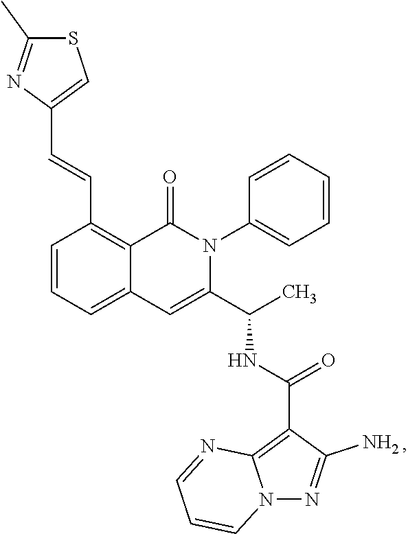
C1=CC=C2C(=C1C=CC1=CSC(C)=N1)C(=O)N(C1=CC=CC=C1)C(C(C)NC(=O)C1=C3N(N=C1N)C=CC=N3)=C2
